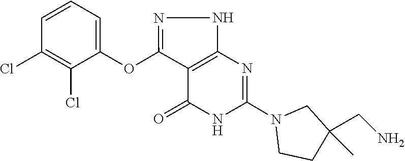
N1(C2=NC3=C(C(OC4=CC=CC(Cl)=C4Cl)=NN3)C(=O)N2)CCC(C)(CN)C1
